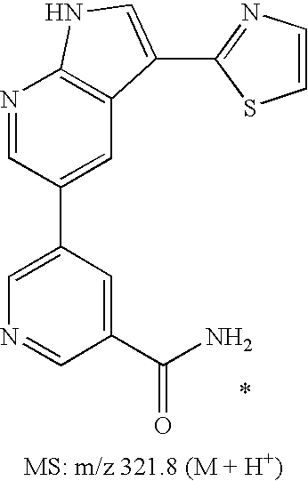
C1=C(C2=CC3=C(N=C2)NC=C3C2=NC=CS2)C=C(C(N)=O)C=N1
